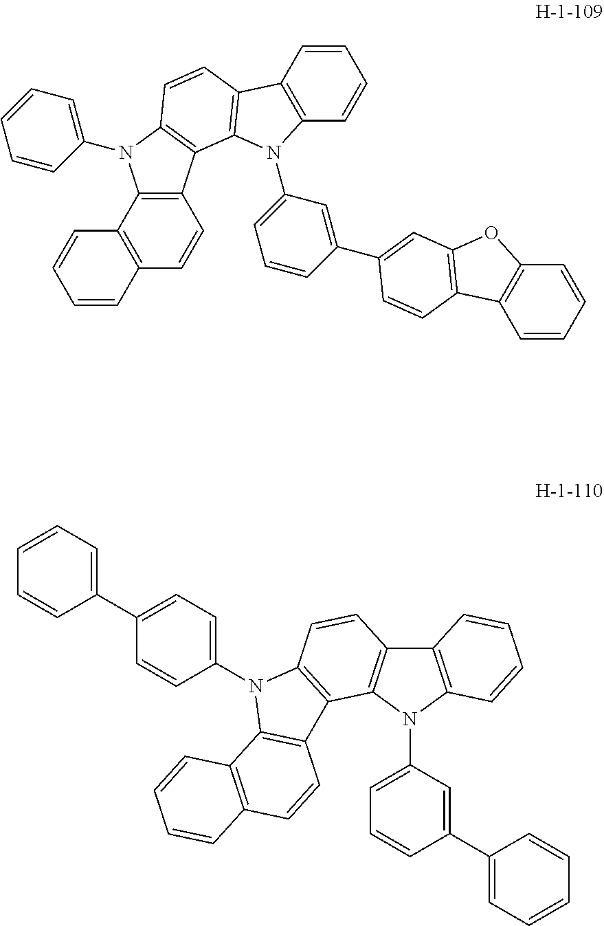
C1=CC2=C(C=C1)N(C1=CC=CC(C3=CC4=C(C5=C(C=CC=C5)O4)C=C3)=C1)C1=C2C=CC2=C1C1=C(N2C2=CC=CC=C2)C2=C(C=C1)C=CC=C2.C12=C(N(C3=CC=CC(C4=CC=CC=C4)=C3)C3=C1C=CC1=C3C3=C(N1C1=CC=C(C4=CC=CC=C4)C=C1)C1=C(C=C3)C=CC=C1)C=CC=C2
